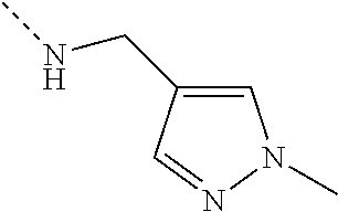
CNCC1=CN(C)N=C1
